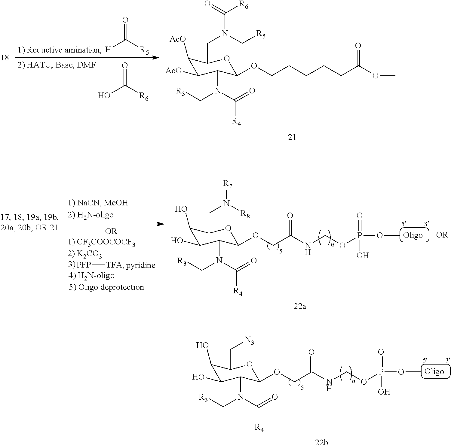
[H]C([R5])=O.OC([R6])=O.C1([AcO])C([AcO])C(N(C[R3])C(=O)[R4])C(OCCCCCC(=O)OC)OC1CN(C([R6])=O)C[R5].C1(O)C(O)C(N(C(=O)[R4])C[R3])C(OCC(NCOP(OC)(=O)O)=O)OC1C[N3].[PFP][TFA].C1(O)C(O)C(N(C(=O)[R4])C[R3])C(OCC(NCOP(OC)(=O)O)=O)OC1CN([R7])[R8]
